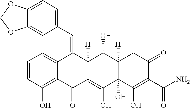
C1=CC(O)=C2C(=C1)C(=CC1=CC=C3C(=C1)OCO3)C1([H])C(=C(O)C3(O)C([H])(C1O)CC(=O)C(C(N)=O)=C3O)C2=O
